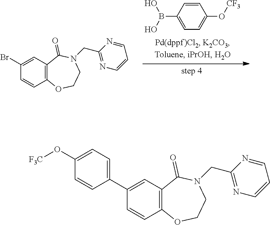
C1=CC(B(O)O)=CC=C1O[CF3].C12=C(C=C(Br)C=C1)C(=O)N(CC1=NC=CC=N1)CCO2.C12=C(C=C(C3=CC=C(O[F3C])C=C3)C=C1)C(=O)N(CC1=NC=CC=N1)CCO2
